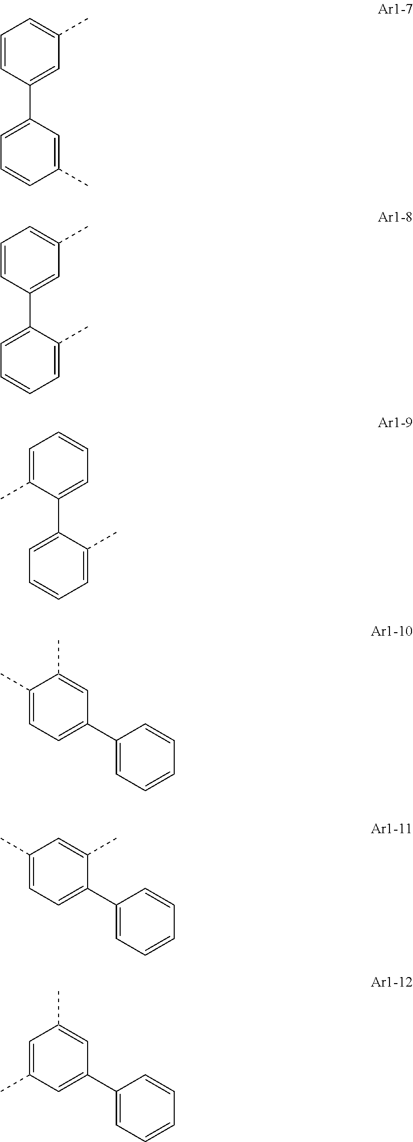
C1=CC(C2=CC=CC(C)=C2)=CC(C)=C1.C1=CC(C2=CC=CC=C2C)=CC(C)=C1.C1=C(C)C(C2=CC=CC=C2C)=CC=C1.C1=C(C)C(C)=CC(C2=CC=CC=C2)=C1.C1=C(C)C=C(C)C(C2=CC=CC=C2)=C1.C1(C)=CC(C)=CC(C2=CC=CC=C2)=C1
